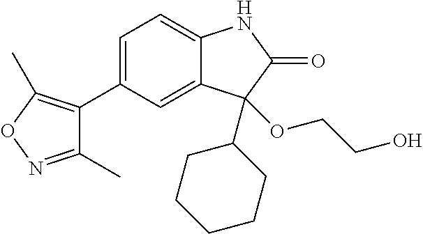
C1(C2=CC=C3C(=C2)C(OCCO)(C2CCCCC2)C(=O)N3)=C(C)ON=C1C
